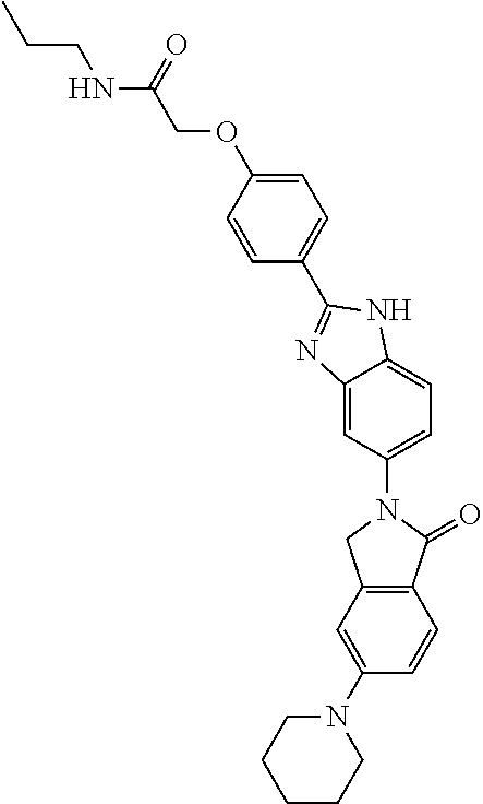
C12=C(C(=O)N(C3=CC=C4C(=C3)N=C(C3=CC=C(OCC(NCCC)=O)C=C3)N4)C1)C=CC(N1CCCCC1)=C2
